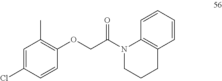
C1=C(Cl)C=CC(OCC(=O)N2CCCC3=C2C=CC=C3)=C1C
